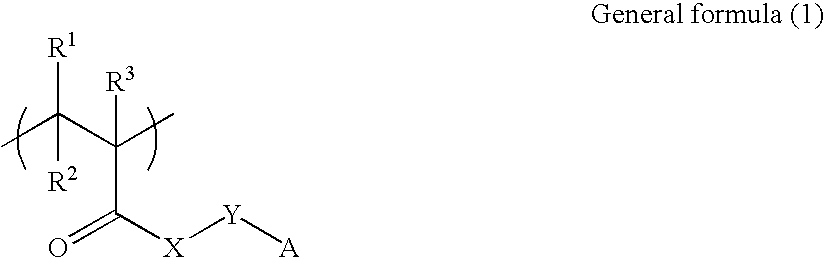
CC(C(C)([R3])C(=O)[X][Y][A])([R1])[R2]
